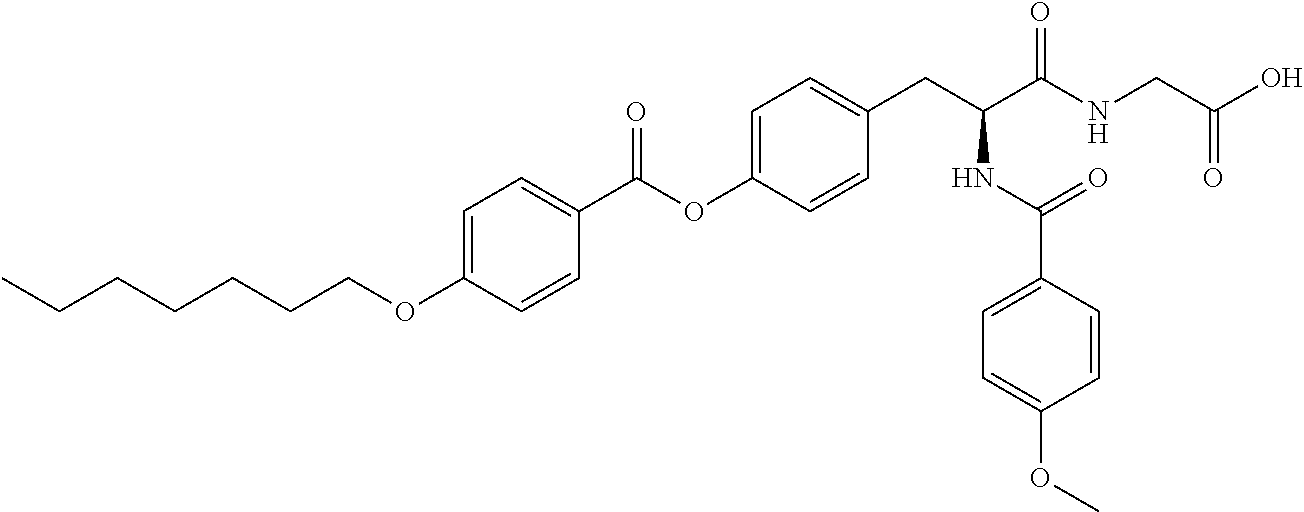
C(OC1=CC=C(CC(C(NCC(O)=O)=O)NC(C2=CC=C(OC)C=C2)=O)C=C1)(C1=CC=C(OCCCCCCC)C=C1)=O
